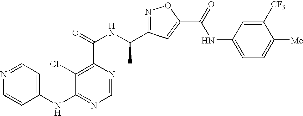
C1=NC(C(=O)NC(C2=NOC(C(NC3=CC=C([Me])C([CF3])=C3)=O)=C2)C)=C(Cl)C(NC2=CC=NC=C2)=N1
